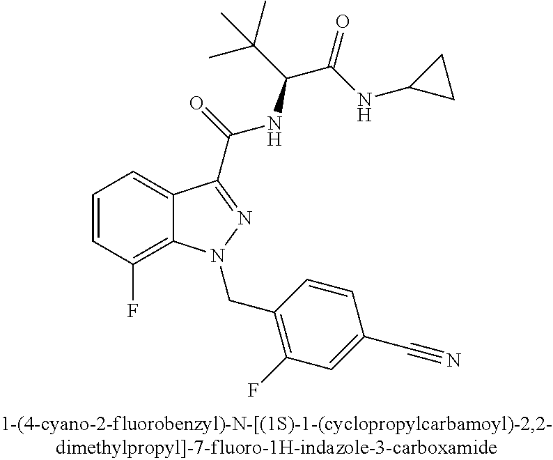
C1=CC(F)=C2C(=C1)C(C(=O)NC(C(C)(C)C)C(=O)NC1CC1)=NN2CC1=C(F)C=C(C#N)C=C1
